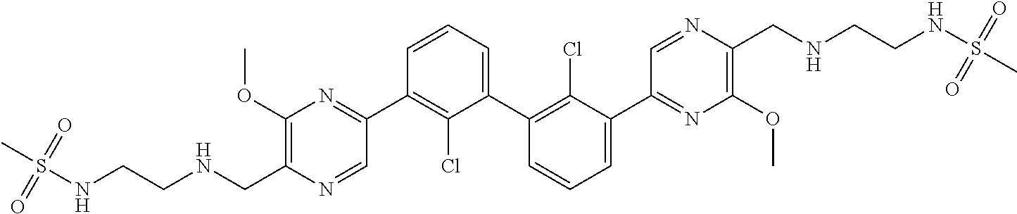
C1(OC)=C(C[HN]CCNS(C)(=O)=O)N=CC(C2=C(Cl)C(C3=C(Cl)C(C4=NC(OC)=C(CNCC[HN]S(C)(=O)=O)N=C4)=CC=C3)=CC=C2)=N1
